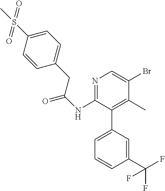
N1=C(NC(CC2=CC=C(S(C)(=O)=O)C=C2)=O)C(C2=CC=CC(C(F)(F)F)=C2)=C(C)C(Br)=C1
